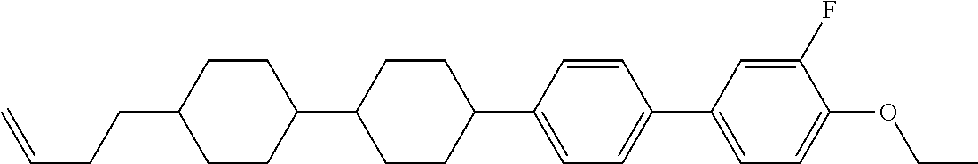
C1CC(CCC=C)CCC1C1CCC(C2=CC=C(C3=CC=C(OCC)C(F)=C3)C=C2)CC1
